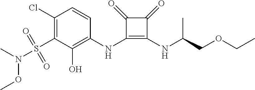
C1(Cl)=C(S(=O)(=O)N(C)OC)C(O)=C(NC2=C(NC(COCC)C)C(=O)C2=O)C=C1
